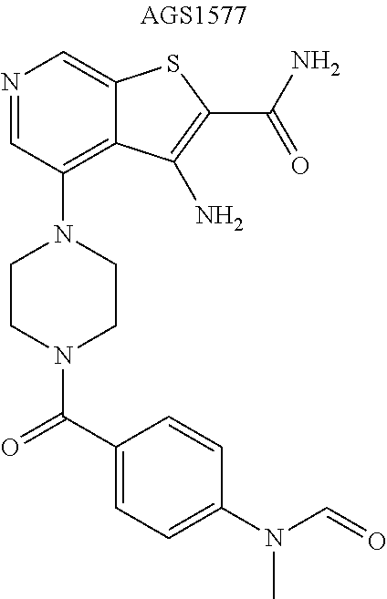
N1=CC(N2CCN(C(=O)C3=CC=C(N(C)C=O)C=C3)CC2)=C2C(=C1)SC(C(N)=O)=C2N
